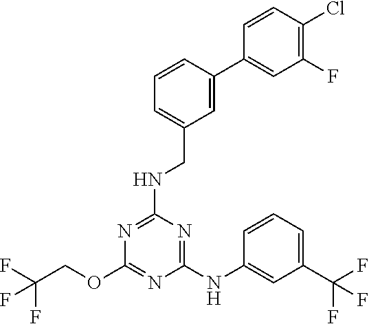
C1(NC2=CC(C(F)(F)F)=CC=C2)=NC(NCC2=CC=CC(C3=CC(F)=C(Cl)C=C3)=C2)=NC(OCC(F)(F)F)=N1
